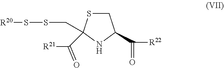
C1SC(CSS[R20])(C([R21])=O)NC1C([R22])=O
